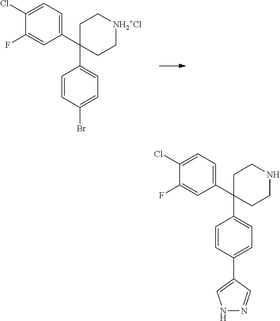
C1=C(Cl)C(F)=CC(C2(C3=CC=C(Br)C=C3)CC[NH2+Cl]CC2)=C1.C1=C(Cl)C(F)=CC(C2(C3=CC=C(C4=CNN=C4)C=C3)CCNCC2)=C1
